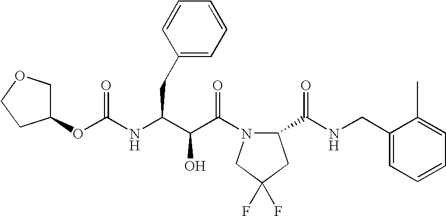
C(NC(C(C(N1C(C(NCC2=CC=CC=C2C)=O)CC(F)(F)C1)=O)O)CC1=CC=CC=C1)(=O)OC1COCC1
